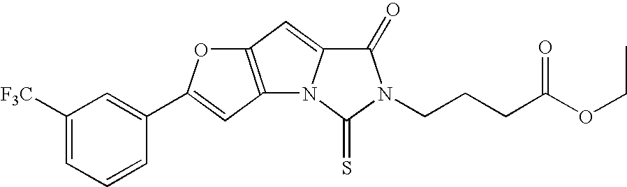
C1([F3C])=CC=CC(C2=CC3=C(C=C4N3C(=S)N(CCCC(OCC)=O)C4=O)O2)=C1
